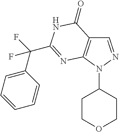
C1=NN(C2CCOCC2)C2=C1C(=O)NC(C(C1=CC=CC=C1)(F)F)=N2
